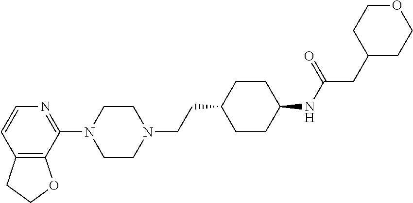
C12=C(C(N3CCN(CCC4CCC(NC(CC5CCOCC5)=O)CC4)CC3)=NC=C1)OCC2
